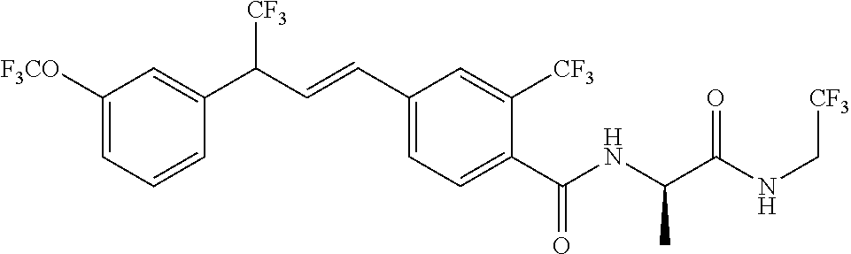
C1([F3CO])=CC=CC(C(C=CC2=CC=C(C(NC(C(NC[CF3])=O)C)=O)C([CF3])=C2)[CF3])=C1
